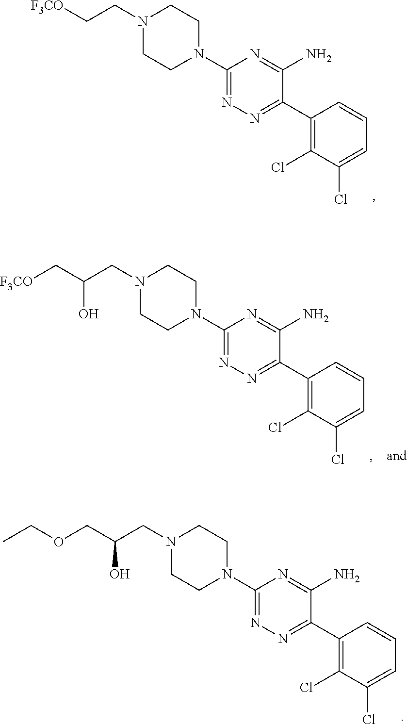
C1(C2=NN=C(N3CCN(CC[F3CO])CC3)N=C2N)=C(Cl)C(Cl)=CC=C1.C1(C2=NN=C(N3CCN(CC(C[F3CO])O)CC3)N=C2N)=C(Cl)C(Cl)=CC=C1.C1(C2=NN=C(N3CCN(CC(COCC)O)CC3)N=C2N)=C(Cl)C(Cl)=CC=C1
